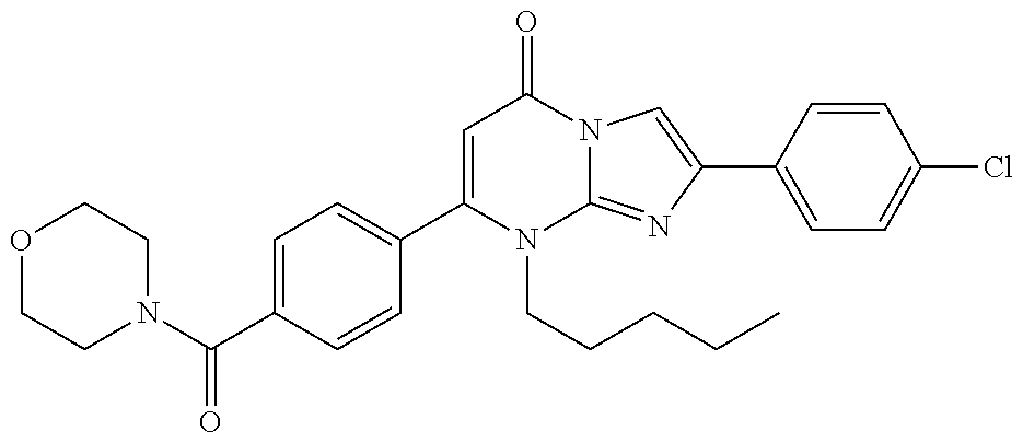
C1(C(N2CCOCC2)=O)=CC=C(C2=CC(=O)N3C(=NC(C4=CC=C(Cl)C=C4)=C3)N2CCCCC)C=C1
